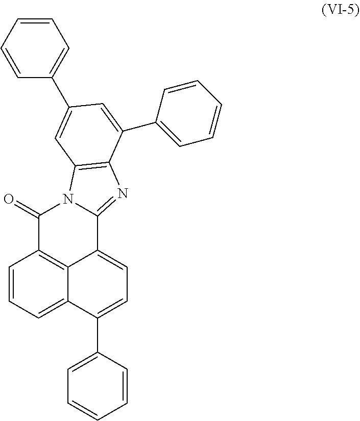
C1=CC=C2C3=C1C(=O)N1C(=NC4=C1C=C(C1=CC=CC=C1)C=C4C1=CC=CC=C1)C3=CC=C2C1=CC=CC=C1
